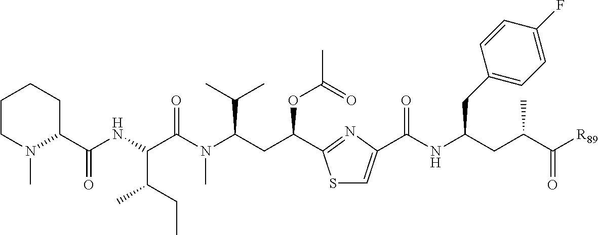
C1CN(C)C(C(NC(C(N(C(CC(OC(=O)C)C2=NC(C(NC(CC(C([R89])=O)C)CC3=CC=C(F)C=C3)=O)=CS2)C(C)C)C)=O)C(C)CC)=O)CC1
